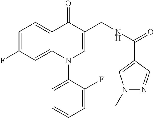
C1=C(F)C=C2C(=C1)C(=O)C(CNC(=O)C1=CN(C)N=C1)=CN2C1=CC=CC=C1F
